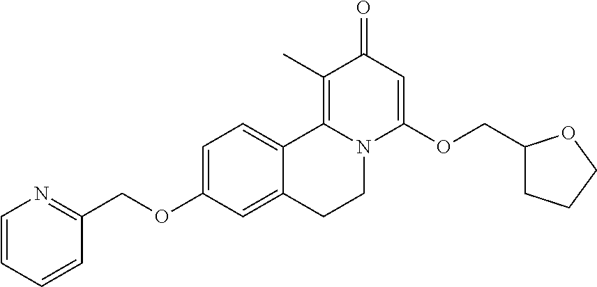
C1=C(OCC2=NC=CC=C2)C=C2C(=C1)C1=C(C)C(=O)C=C(OCC3CCCO3)N1CC2
